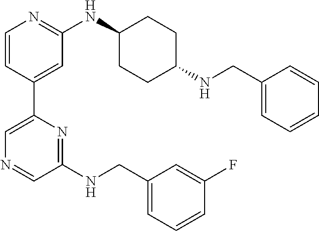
C1=CC(C2=CN=CC(NCC3=CC=CC(F)=C3)=N2)=CC(NC2CCC(NCC3=CC=CC=C3)CC2)=N1
